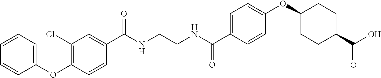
C1(C(NCCNC(C2=CC=C(OC3CCC(C(O)=O)CC3)C=C2)=O)=O)=CC(Cl)=C(OC2=CC=CC=C2)C=C1
